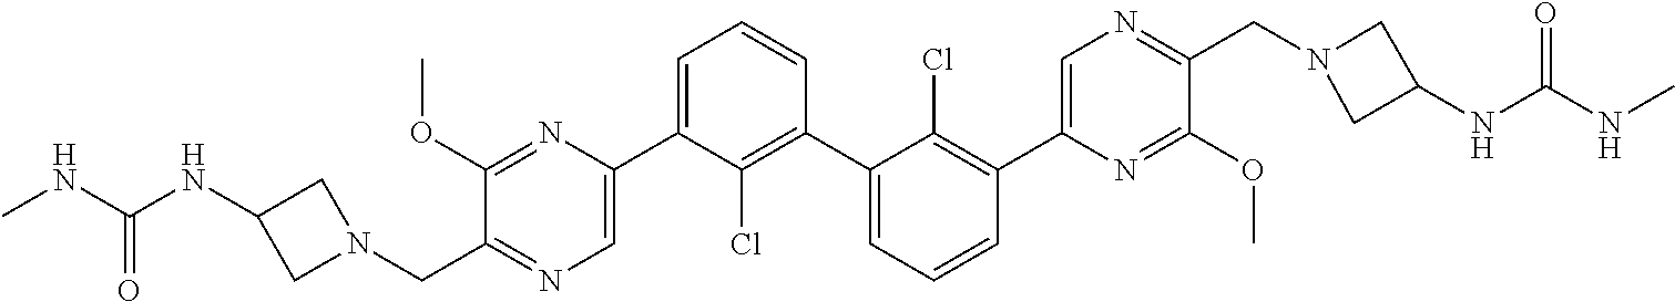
C1(OC)=NC(C2=CC=CC(C3=CC=CC(C4=CN=C(CN5CC(NC(NC)=O)C5)C(OC)=N4)=C3Cl)=C2Cl)=CN=C1CN1CC(NC(NC)=O)C1
